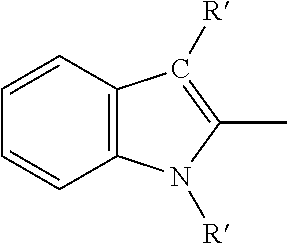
C1=CC2=C(C=C1)N([R])C(C)=C2[R]
